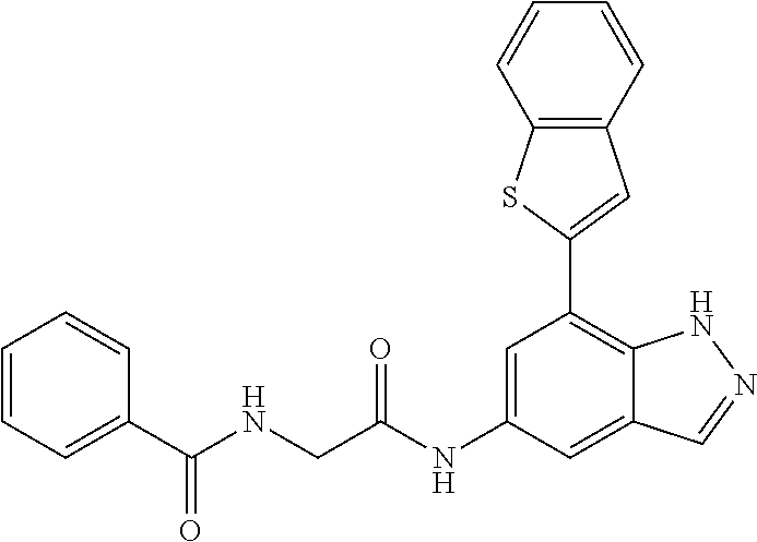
C12=C(C=CC=C1)C=C(C1=C3C(=CC(NC(=O)CNC(C4=CC=CC=C4)=O)=C1)C=NN3)S2
